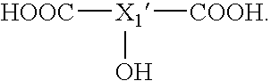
[HOOC][X1]([COOH])O
